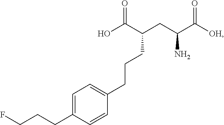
O=C(C(CC(C([OH])=O)N)CCCC1=CC=C(CCCF)C=C1)O
